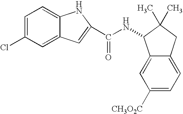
C1=C(Cl)C=C2C(=C1)NC(C(NC1C3=CC([CH3O2C])=CC=C3CC1(C)C)=O)=C2
